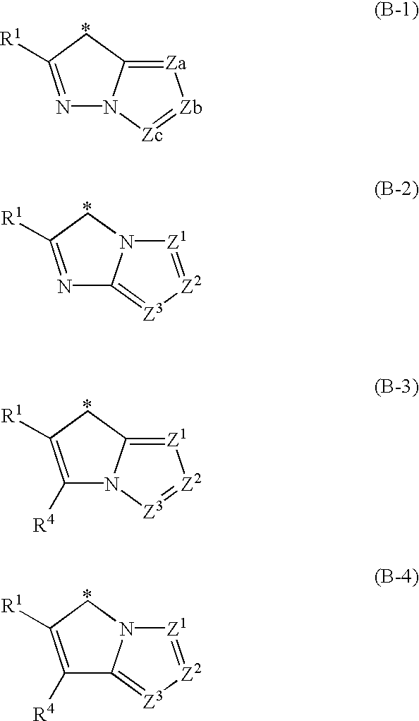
N1=C([R1])CC2=[Za][Zb]=[Zc]N12.N1=C([R1])CN2C1=[Z3][Z2]=[Z1]2.C1([R4])=C([R1])CC2=[Z1][Z2]=[Z3]N12.C1([R4])=C([R1])CN2C1=[Z3][Z2]=[Z1]2
